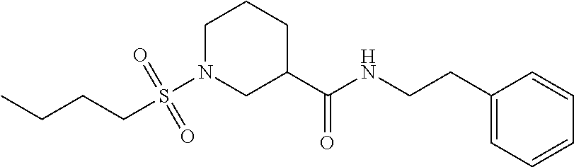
C1(CCNC(C2CCCN(S(CCCC)(=O)=O)C2)=O)=CC=CC=C1
